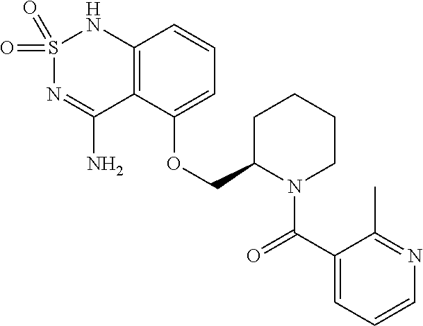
C12=C(C(OCC3N(C(C4=CC=CN=C4C)=O)CCCC3)=CC=C1)C(N)=NS(=O)(=O)N2
